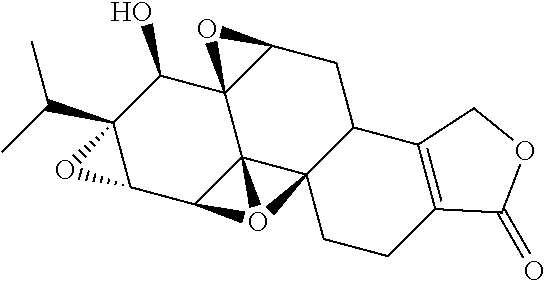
C12(C(C)C)C(C3C45C6(C1O)C(CC1C4(O35)CCC3=C1COC3=O)O6)O2
